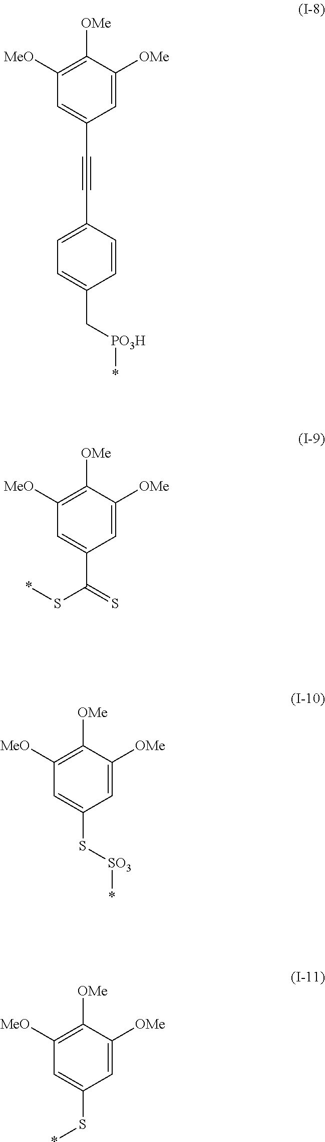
C1([MeO])=C([OMe])C([OMe])=CC(C#CC2=CC=C(C[PO3H]*)C=C2)=C1.C1([MeO])=C([OMe])C([OMe])=CC(C(=S)S*)=C1.C1([MeO])=C([OMe])C([OMe])=CC(S[SO3]*)=C1.C1([MeO])=C([OMe])C([OMe])=CC(S*)=C1
